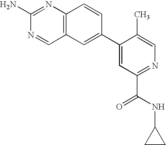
C12=C(C=C(C3=CC(C(NC4CC4)=O)=NC=C3C)C=C1)C=NC(N)=N2
